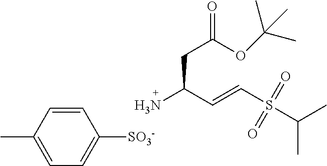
C1=CC(C)=CC=C1[SO3-].C(C(C=CS(C(C)C)(=O)=O)N)C(=O)OC(C)(C)C
